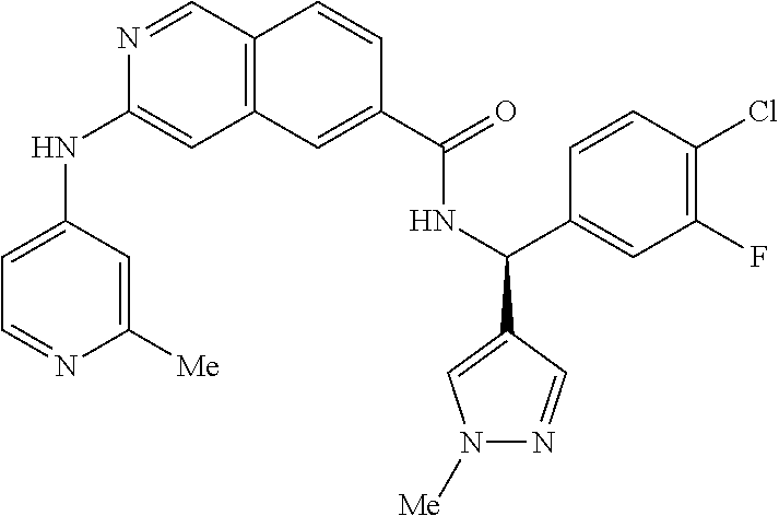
N1=CC2=C(C=C1NC1=CC=NC([Me])=C1)C=C(C(=O)NC(C1=CC(F)=C(Cl)C=C1)C1=CN([Me])N=C1)C=C2
